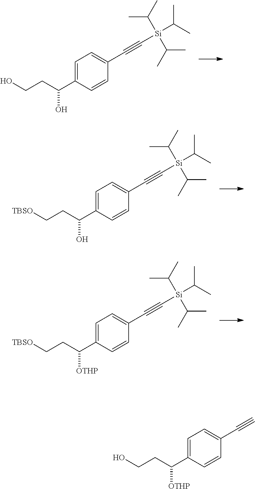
C1=C(C(CCO)O)C=CC(C#C[Si](C(C)C)(C(C)C)C(C)C)=C1.C1=C(C(CC[TBSO])O)C=CC(C#C[Si](C(C)C)(C(C)C)C(C)C)=C1.C1=C(C(CC[TBSO])[OTHP])C=CC(C#C[Si](C(C)C)(C(C)C)C(C)C)=C1.C1=C(C(CCO)[OTHP])C=CC(C#C)=C1
